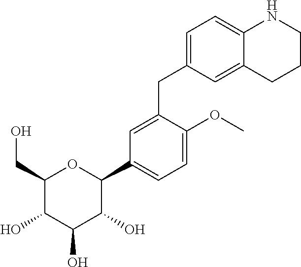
C1(CO)C(O)C(O)C(O)C(C2=CC=C(OC)C(CC3=CC=C4C(=C3)CCCN4)=C2)O1
